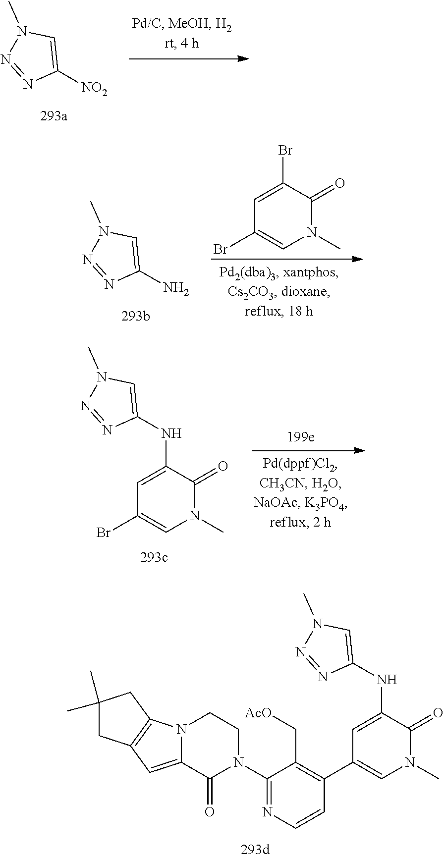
[NO2]C1=CN(C)N=N1.C1(Br)=CN(C)C(=O)C(Br)=C1.NC1=CN(C)N=N1.C1(Br)=CN(C)C(=O)C(NC2=CN(C)N=N2)=C1.C1(N2CCN3C(=CC4=C3CC(C)(C)C4)C2=O)=NC=CC(C2=CN(C)C(=O)C(NC3=CN(C)N=N3)=C2)=C1C[AcO]
